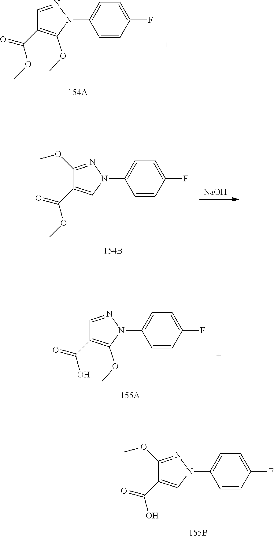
C1(F)=CC=C(N2N=CC(C(=O)OC)=C2OC)C=C1.C1(F)=CC=C(N2N=C(OC)C(C(=O)OC)=C2)C=C1.[NaOH].C1(F)=CC=C(N2N=CC(C(=O)O)=C2OC)C=C1.C1(F)=CC=C(N2N=C(OC)C(C(=O)O)=C2)C=C1
